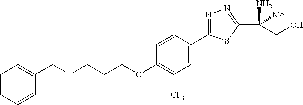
C1(COCCCOC2=C([CF3])C=C(C3=NN=C(C(N)([Me])CO)S3)C=C2)=CC=CC=C1
